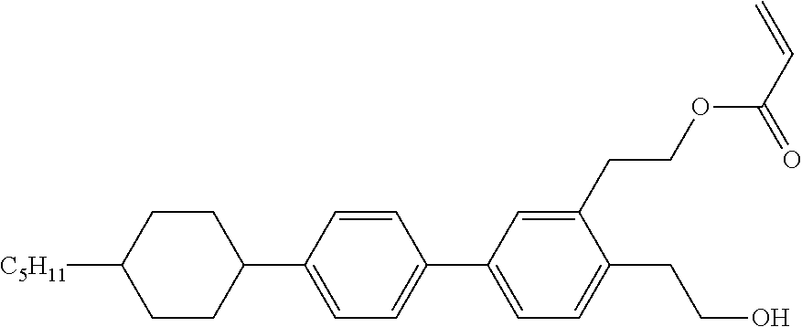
C1CC([C5H11])CCC1C1=CC=C(C2=CC=C(CCO)C(CCOC(C=C)=O)=C2)C=C1
